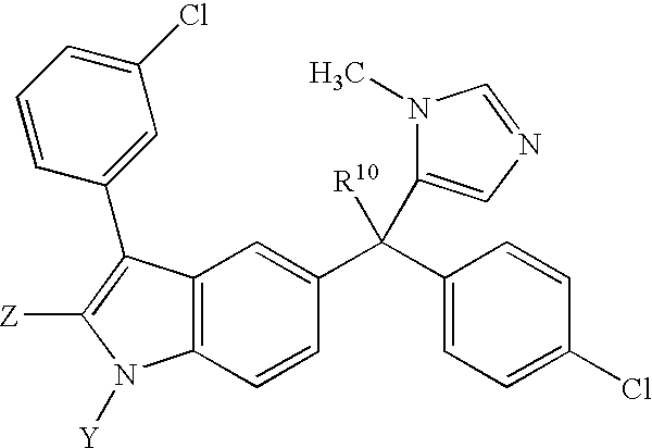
C12=C(C=CC(C(C3=CC=C(Cl)C=C3)([R10])C3=CN=CN3C)=C1)N([Y])C([Z])=C2C1=CC(Cl)=CC=C1
